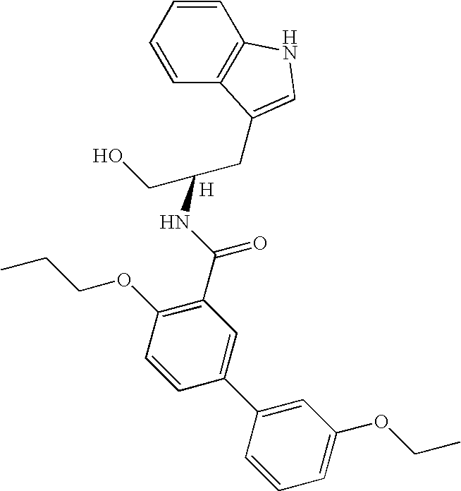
[H].C1=CC=CC2=C1NC=C2CC(CO)NC(C1=C(OCCC)C=CC(C2=CC(OCC)=CC=C2)=C1)=O
